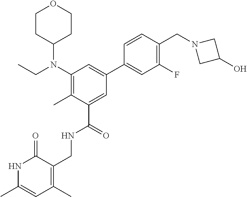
C1(N(CC)C2CCOCC2)=C(C)C(C(=O)NCC2=C(C)C=C(C)NC2=O)=CC(C2=CC(F)=C(CN3CC(O)C3)C=C2)=C1
